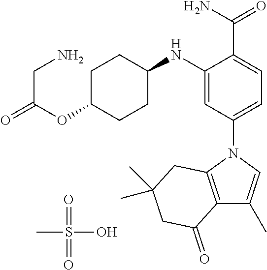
C(C(OC1CCC(NC2=CC(N3C=C(C)C4=C3CC(C)(C)CC4=O)=CC=C2C(N)=O)CC1)=O)N.O=S(=O)(C)O
